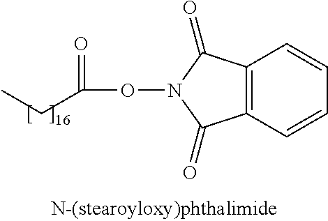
C(ON1C(=O)C2=C(C1=O)C=CC=C2)(CC)=O
